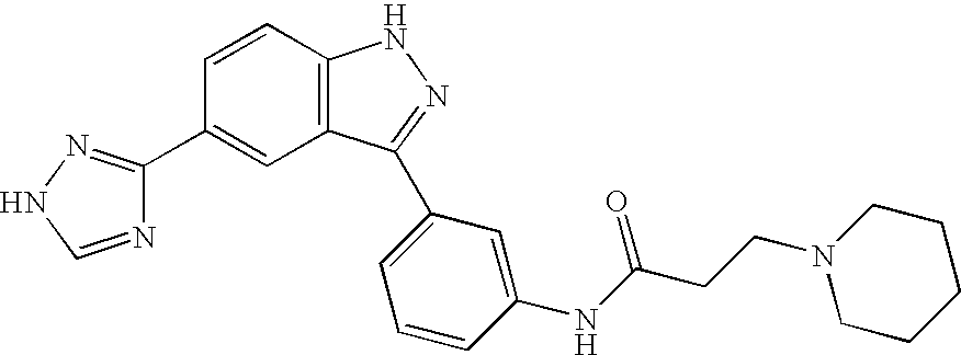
C1=CC2=C(C=C1C1=NNC=N1)C(C1=CC=CC(NC(CCN3CCCCC3)=O)=C1)=NN2
